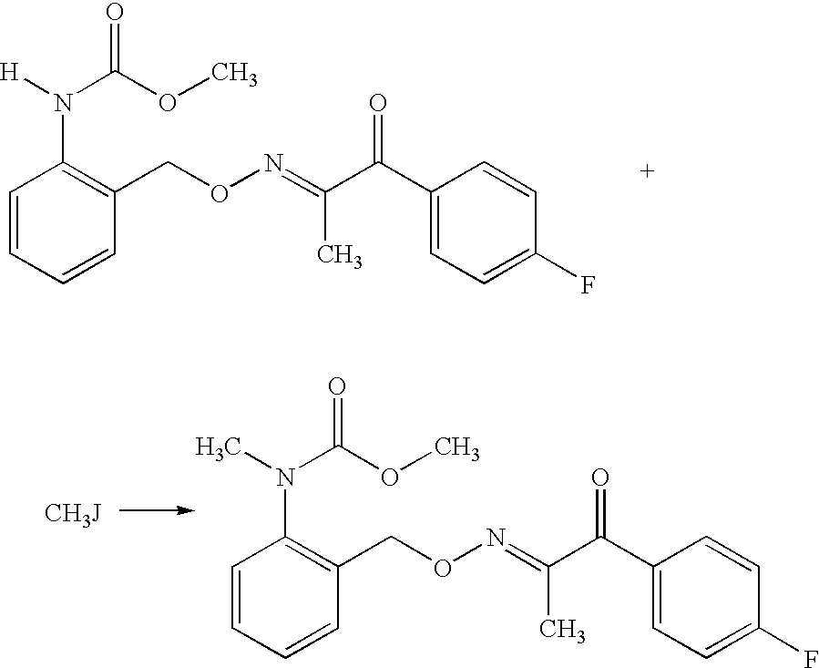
C1=CC=CC(CON=C(C)C(C2=CC=C(F)C=C2)=O)=C1N([H])C(OC)=O.C1=CC=CC(CON=C(C)C(C2=CC=C(F)C=C2)=O)=C1N(C)C(OC)=O
